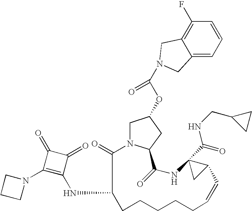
C1N2C(=O)C(NC3=C(N4CCC4)C(=O)C3=O)CCCCCC=CC3C(C(=O)NCC4CC4)(NC(=O)C2CC1OC(N1CC2=C(F)C=CC=C2C1)=O)C3
